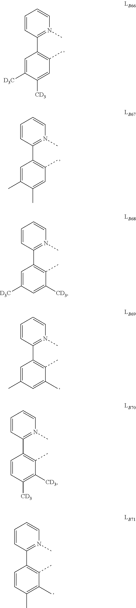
C1=CC(C2=C(C)C=C([CD3])C([D3C])=C2)=N(C)C=C1.C1=CC(C2=C(C)C=C(C)C(C)=C2)=N(C)C=C1.C1=CC(C2=C(C)C(C)=CC(C)=C2)=N(C)C=C1.C1=CC(C2=C(C)C(C)=C(C)C=C2)=N(C)C=C1.C1=CC(C2=C(C)C([CD3])=CC([D3C])=C2)=N(C)C=C1.C1=CC(C2=C(C)C([CD3])=C([CD3])C=C2)=N(C)C=C1
